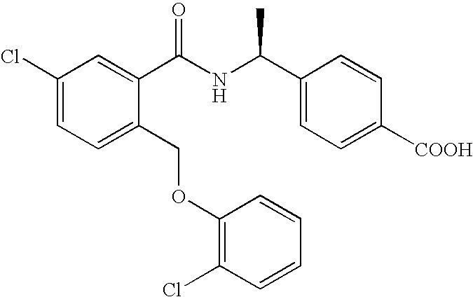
C1(Cl)=CC=C(COC2=C(Cl)C=CC=C2)C(C(NC(C2=CC=C([COOH])C=C2)C)=O)=C1
